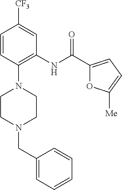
C1=CC(N2CCN(CC3=CC=CC=C3)CC2)=C(NC(C2=CC=C([Me])O2)=O)C=C1[CF3]
